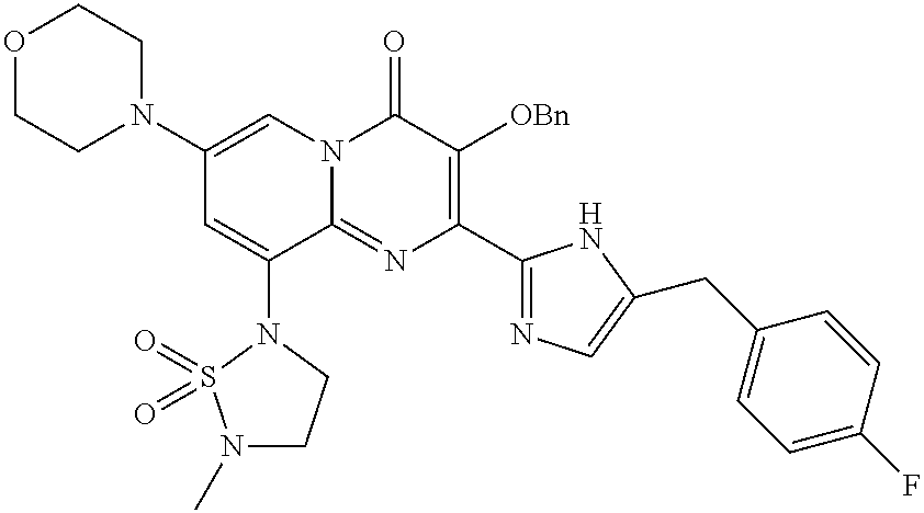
O1CCN(C2=CN3C(=NC(C4=NC=C(CC5=CC=C(F)C=C5)N4)=C([OBn])C3=O)C(N3CCN(C)S3(=O)=O)=C2)CC1
